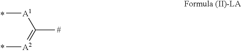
C(C)(=[A2]C)[A1]C
